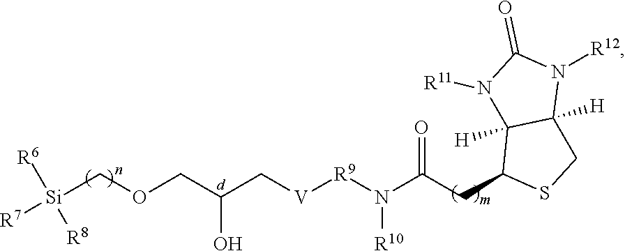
[Si](COCC(C[V][R9]N(C(CC1SCC2([H])C1([H])N([R11])C(=O)N2[R12])=O)[R10])O)([R6])([R8])[R7]
